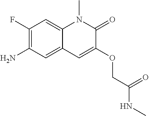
C1(F)=C(N)C=C2C(=C1)N(C)C(=O)C(OCC(=O)NC)=C2
